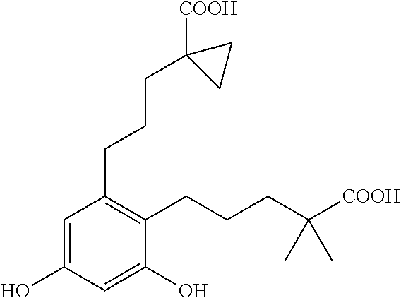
C1=C(O)C=C(O)C(CCCC([COOH])(C)C)=C1CCCC1([COOH])CC1
